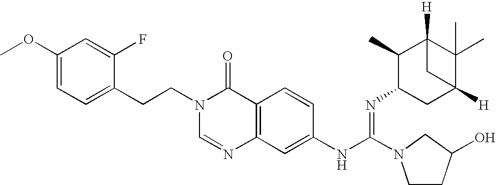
C1(CCN2C=NC3=C(C2=O)C=CC(NC(=NC2CC4([H])C(C)(C)C([H])(C2C)C4)N2CCC(O)C2)=C3)=CC=C(OC)C=C1F
